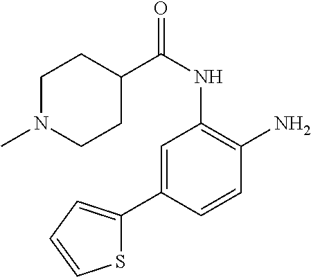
C1=C(C2=CC=CS2)C=CC(N)=C1NC(=O)C1CCN(C)CC1
